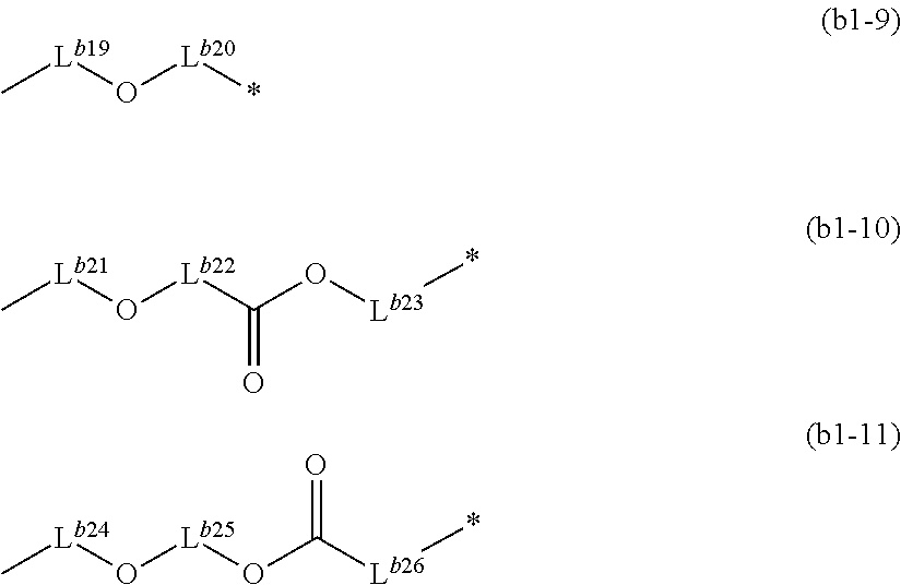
[Lb19](O[Lb20]*)C.[Lb21](O[Lb22]C(O[Lb23]*)=O)C.[Lb24](O[Lb25]OC([Lb26]*)=O)C
